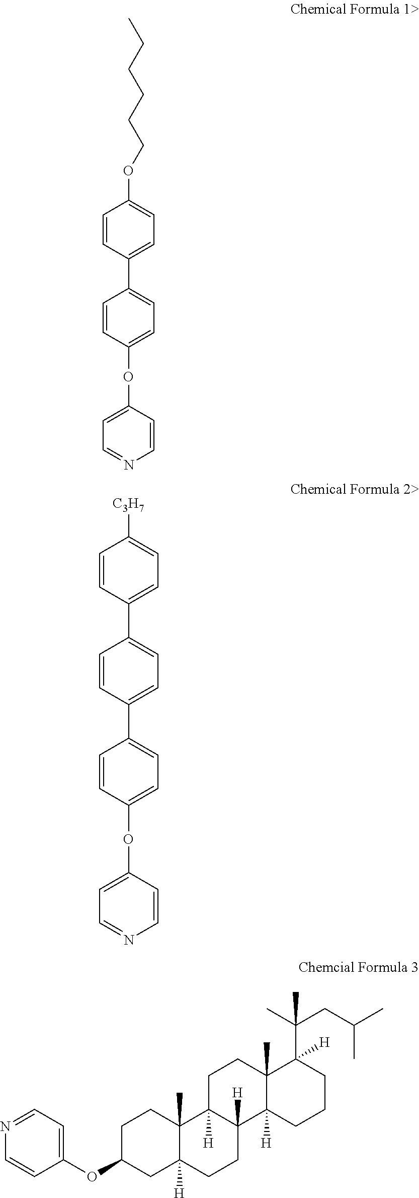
C1=CC(OC2=CC=C(C3=CC=C(OCCCCCC)C=C3)C=C2)=CC=N1.C1=CC(OC2=CC=C(C3=CC=C(C4=CC=C([C3H7])C=C4)C=C3)C=C2)=CC=N1.C1(OC2CC3([H])C(C)(CC2)C2([H])C([H])(CC3)C3([H])C(C)(CC2)C(C(C)(CC(C)C)C)([H])CCC3)=CC=NC=C1
